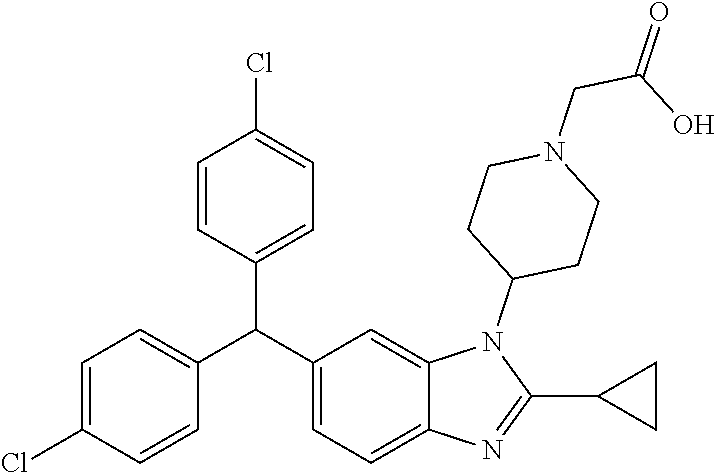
C1=CC(Cl)=CC=C1C(C1=CC=C2C(=C1)N(C1CCN(CC(O)=O)CC1)C(C1CC1)=N2)C1=CC=C(Cl)C=C1
